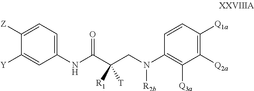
C1(NC(C(CN(C2=C([Q3a])C([Q2a])=C([Q1a])C=C2)[R2b])([R1])[T])=O)=CC=C([Z])C([Y])=C1
